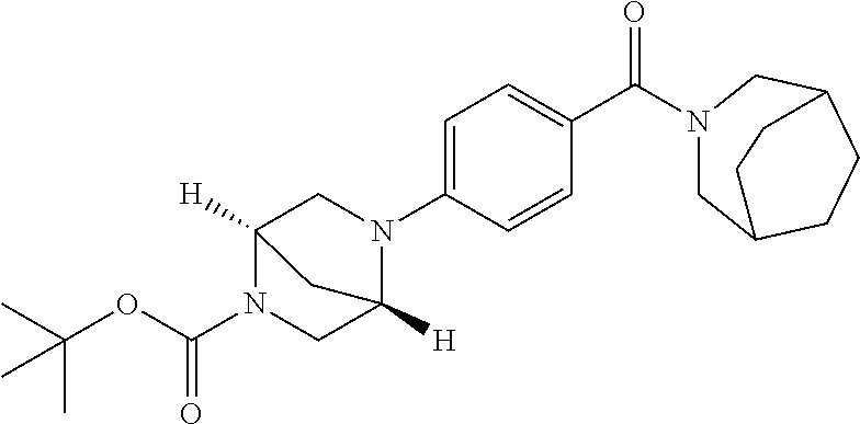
C1=C(N2CC3([H])N(C(OC(C)(C)C)=O)CC2([H])C3)C=CC(C(N2CC3CCC(C2)CC3)=O)=C1
